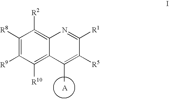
[A].CC1=C([R5])C([R1])=NC2=C([R2])C([R8])=C([R9])C([R10])=C12
